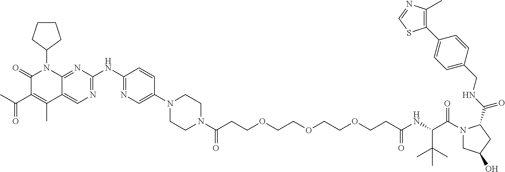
C1(=O)C(C(C)=O)=C(C)C2=CN=C(NC3=NC=C(N4CCN(C(CCOCCOCCOCCC(NC(C(N5CC(O)CC5C(=O)NCC5=CC=C(C6=C(C)N=CS6)C=C5)=O)C(C)(C)C)=O)=O)CC4)C=C3)N=C2N1C1CCCC1
